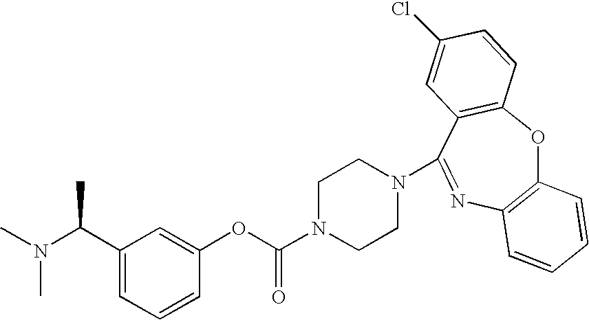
C1(C(N(C)C)C)=CC=CC(OC(N2CCN(C3=NC4=C(OC5=C3C=C(Cl)C=C5)C=CC=C4)CC2)=O)=C1
